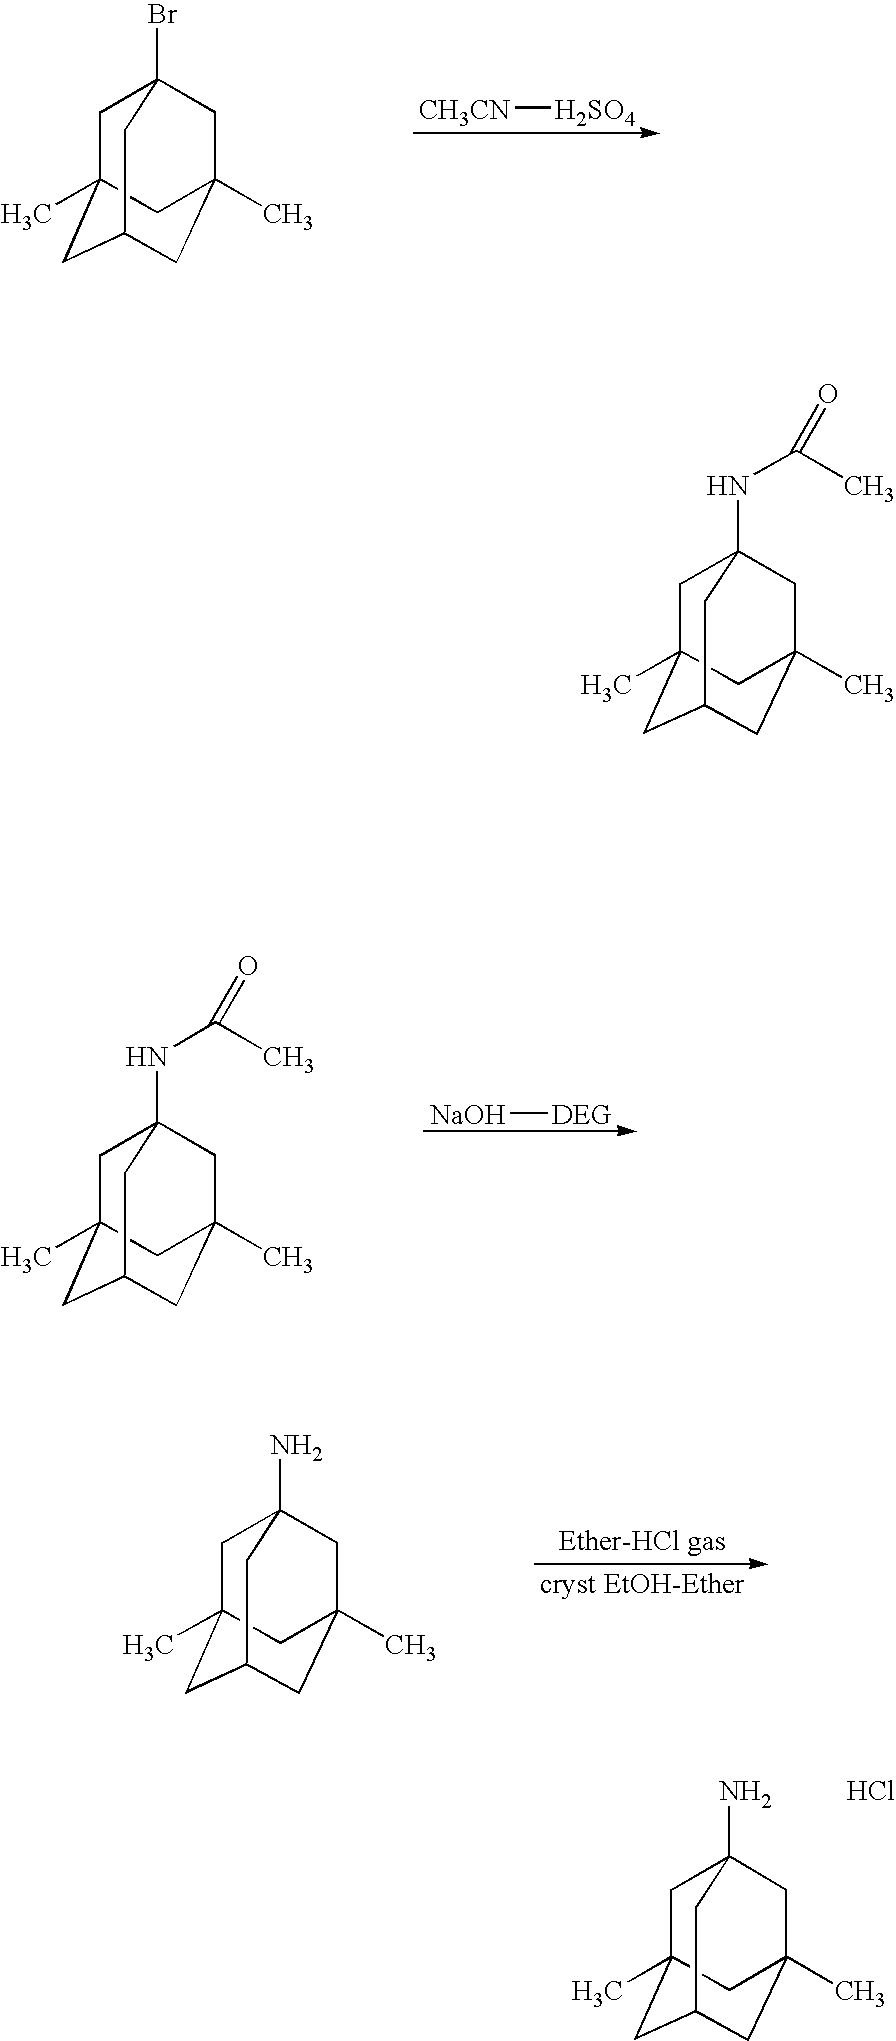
C1C2(C)CC3CC(C)(CC1(Br)C3)C2.[CH3CN][H2SO4].C1C2(C)CC3CC(C)(CC1(N)C3)C2.C1C2(C)CC3CC(C)(CC1(N)C3)C2.Cl.[NaOH][DEG].C1C2(C)CC3CC(C)(CC1(NC(=O)C)C3)C2.C1C2(C)CC3CC(C)(CC1(NC(=O)C)C3)C2
